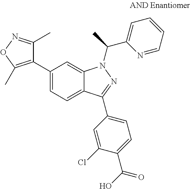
C12=CC=C(C3=C(C)ON=C3C)C=C1N(C(C1=CC=CC=N1)C)N=C2C1=CC=C(C(O)=O)C(Cl)=C1
